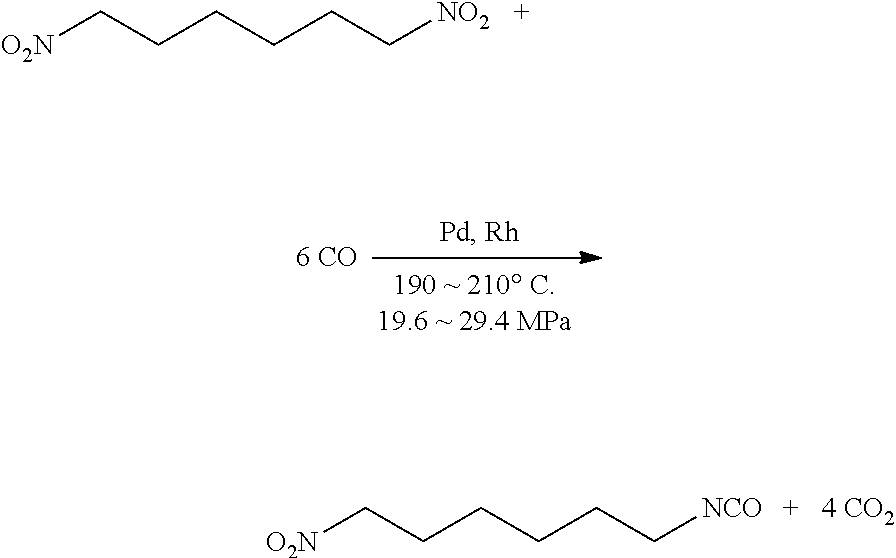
[O2N]CCCCCC[NCO].[O2N]CCCCCC[NO2]
